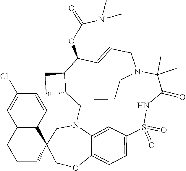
O=S1(=O)NC(=O)C(C)(C)N(CCC)CC=CC(OC(N(C)C)=O)C2C(CN3C4=CC1=CC=C4OCC1(C3)C3=C(CCC1)C=C(Cl)C=C3)CC2
